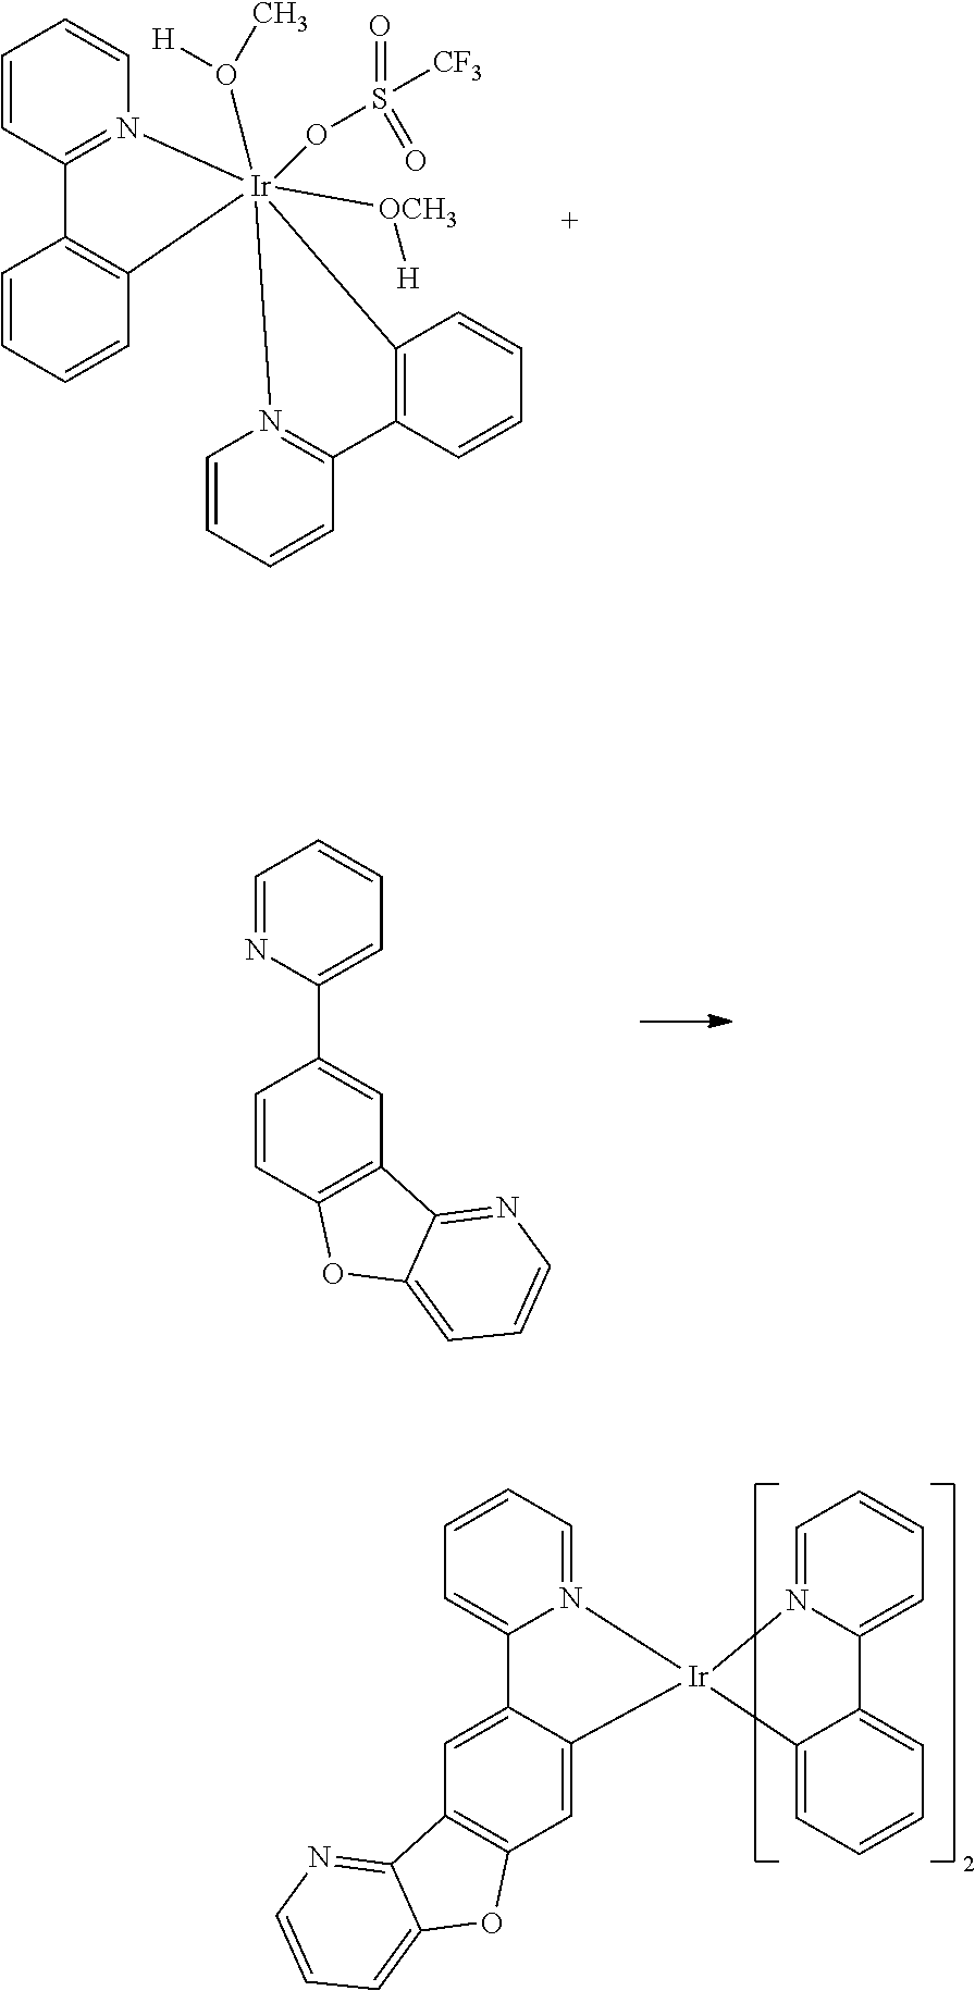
C1=NC(C2=CC3=C(C=C2)OC2=CC=CN=C32)=CC=C1.C1=N2C(=CC=C1)C1=CC3=C(C=C1[Ir]21N2=CC=CC=C2C2=CC=CC=C12)OC1=CC=CN=C31.C1=CC2=N(C=C1)[Ir]1(O([H])C)(OS([CF3])(=O)=O)([OCH3][H])(C3=C2C=CC=C3)N2=C(C=CC=C2)C2=C1C=CC=C2
